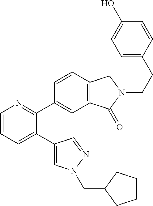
C1=CC=C(C2=CN(CC3CCCC3)N=C2)C(C2=CC3=C(C=C2)CN(CCC2=CC=C(O)C=C2)C3=O)=N1
